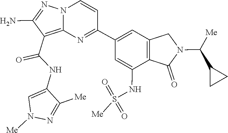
C1(N)=NN2C(=C1C(NC1=CN([Me])N=C1[Me])=O)N=C(C1=CC3=C(C(NS(=O)(=O)[Me])=C1)C(=O)N(C(C1CC1)[Me])C3)C=C2
